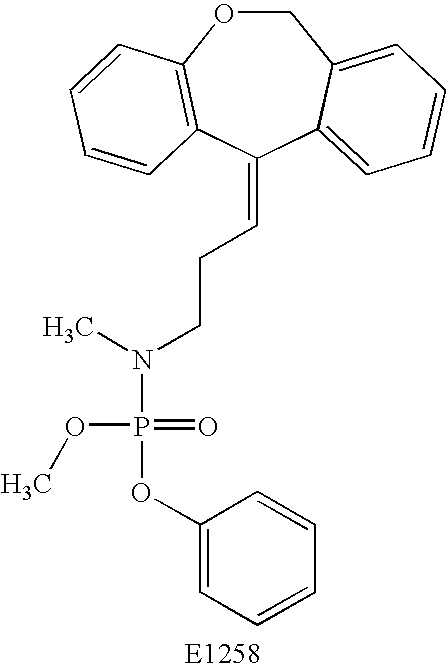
C1OC2=C(C(=CCCN(P(OC3=CC=CC=C3)(=O)OC)C)C3=CC=CC=C13)C=CC=C2
